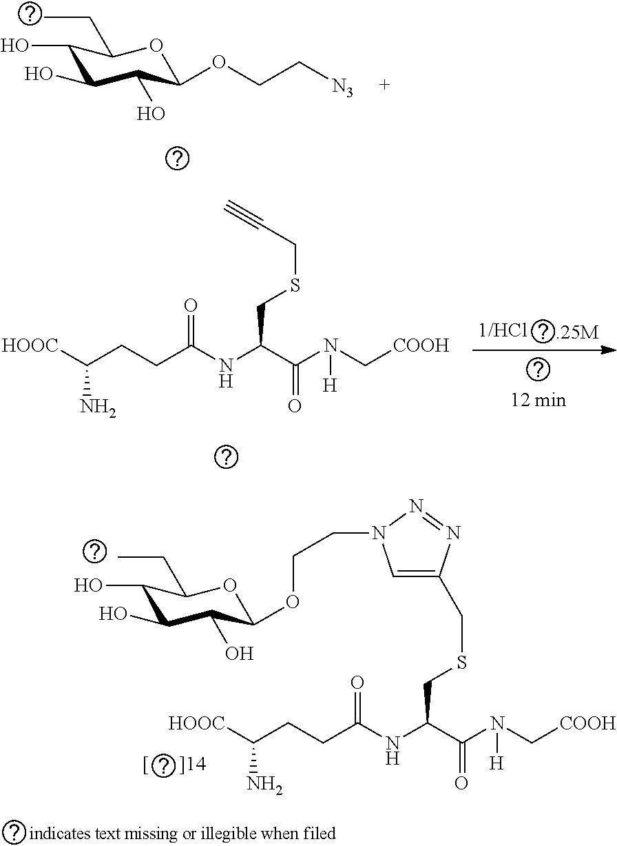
C1(O)C(O)C(O)C(OCCN2C=C(CSCC(NC(CCC([HOOC])N)=O)C(N(C[COOH])[H])=O)N=N2)OC1CC.C1(O)C(O)C(O)C(OCC[N3])OC1CC.[HOOC]C(CCC(NC(C(N(C[COOH])[H])=O)CSCC#C)=O)N
